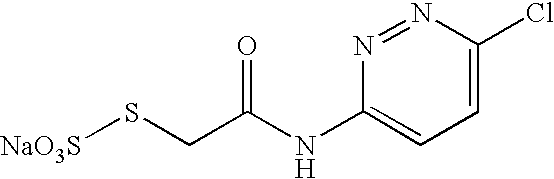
N1=NC(Cl)=CC=C1NC(CS[NaO3S])=O
